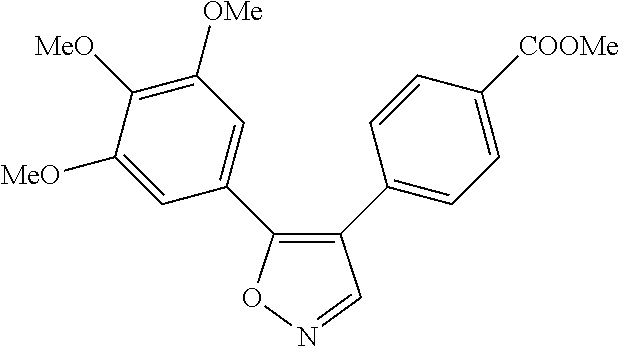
C1(C2=CC=C([COOMe])C=C2)=C(C2=CC([OMe])=C([MeO])C([MeO])=C2)ON=C1
